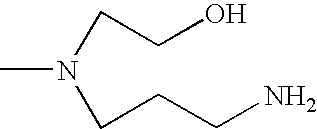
CN(CCO)CCCN
